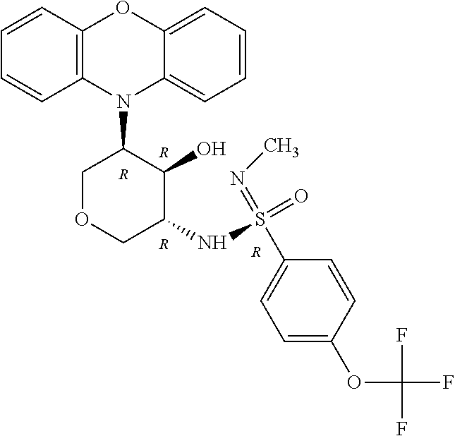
[R].[R].[R].N1(C2COCC(NS(C3=CC=C(OC(F)(F)F)C=C3)(=NC)=O)C2O)C2=CC=CC=C2OC2=C1C=CC=C2.[R]
